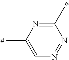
C1(C)=NC(C)=CN=N1
